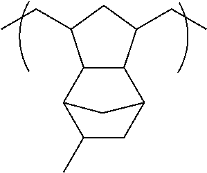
C12C(C(CC)CC1CC)C1CC(C)C2C1
